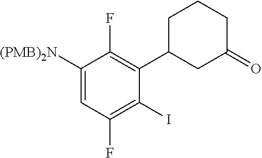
C1([(PMB)2N])=CC(F)=C(I)C(C2CC(=O)CCC2)=C1F
